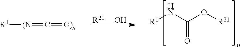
[R21]O.[R1]NC(O[R21])=O.[R1][(N]=C=[O)n]
